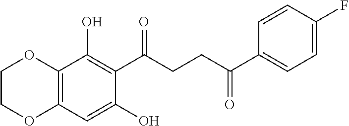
C12=C(C=C(O)C(C(CCC(C3=CC=C(F)C=C3)=O)=O)=C1O)OCCO2
